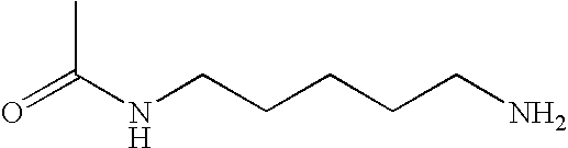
O=C(NCCCCCN)C
